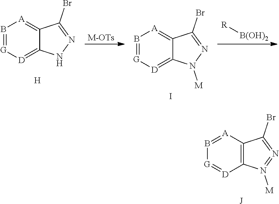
B1=[A]C2=C([D]=[G]1)N([M])=N=C2Br.[J].B1=[G][D]=C2C(=[A]1)C(Br)=NN2.[H].[M-OTs].B1=[G][D]=C2C(=[A]1)C(Br)=NN2[M].I.[R][B(OH)2]
